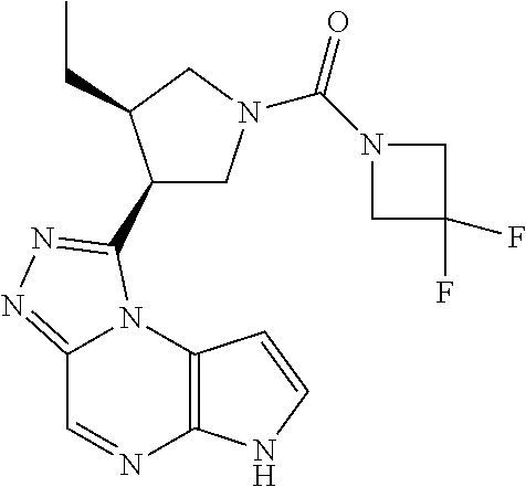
C12=NN=C(C3CN(C(N4CC(F)(F)C4)=O)CC3CC)N1C1=C(N=C2)NC=C1
